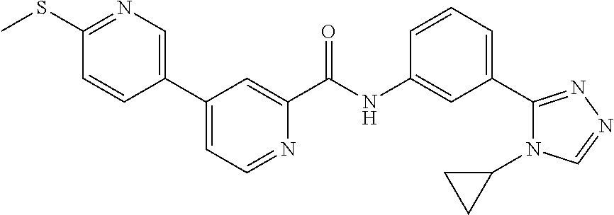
C1=CC=C(C2=NN=CN2C2CC2)C=C1NC(C1=CC(C2=CN=C(SC)C=C2)=CC=N1)=O
